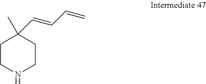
C1CNCCC1(C)C=CC=C
